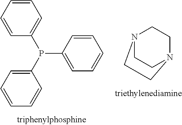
P(C1=CC=CC=C1)(C1=CC=CC=C1)C1=CC=CC=C1.C1CN2CCN1CC2
